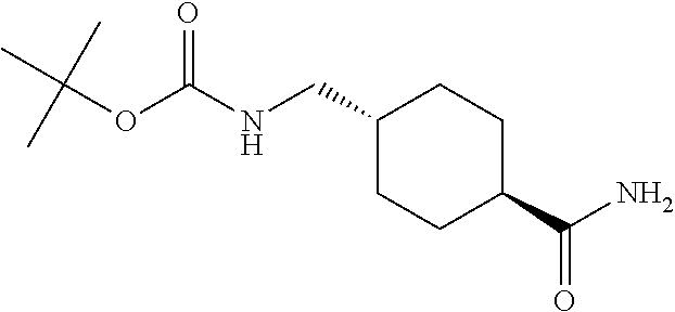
N(C(OC(C)(C)C)=O)CC1CCC(C(N)=O)CC1
